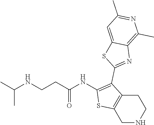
C1(NC(CCNC(C)C)=O)=C(C2=NC3=C(C)N=C(C)C=C3S2)C2=C(S1)CNCC2
